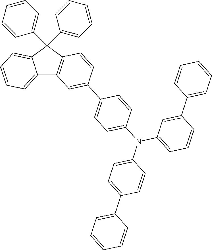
C12=CC=CC=C1C(C1=CC=CC=C1)(C1=CC=CC=C1)C1=C2C=C(C2=CC=C(N(C3=CC=C(C4=CC=CC=C4)C=C3)C3=CC=CC(C4=CC=CC=C4)=C3)C=C2)C=C1
